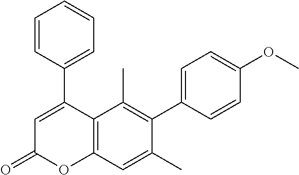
C1(C2=CC(=O)OC3=C2C(C)=C(C2=CC=C(OC)C=C2)C(C)=C3)=CC=CC=C1
